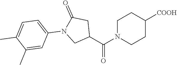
C1N(C(C2CC(=O)N(C3=CC=C(C)C(C)=C3)C2)=O)CCC([COOH])C1
